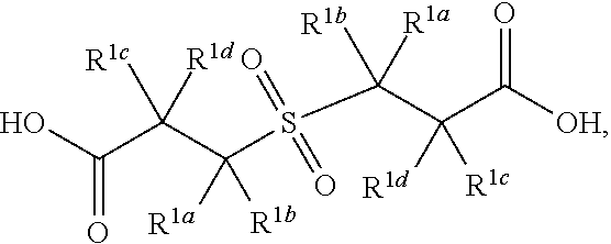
OC(=O)C(C([R1a])([R1b])S(=O)(=O)C(C([R1d])([R1c])C([OH])=O)([R1b])[R1a])([R1c])[R1d]
